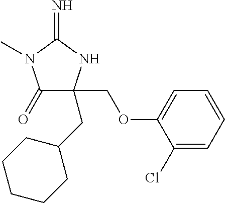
C1(=O)C(COC2=CC=CC=C2Cl)(CC2CCCCC2)NC(=N)N1C
